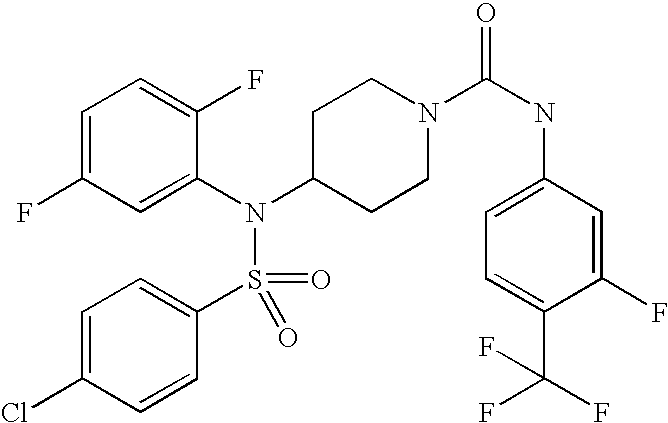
C1=C(F)C=C(N(C2CCN(C(NC3=CC=C(C(F)(F)F)C(F)=C3)=O)CC2)S(=O)(=O)C2=CC=C(Cl)C=C2)C(F)=C1
